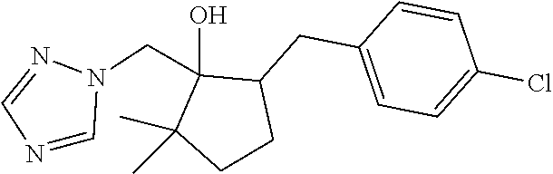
N1=CN(CC2(O)C(CC3=CC=C(Cl)C=C3)CCC2(C)C)N=C1
